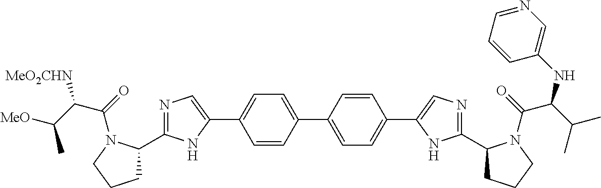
C1=CC(C2=CC=C(C3=CN=C(C4CCCN4C(C(NC4=CN=CC=C4)C(C)C)=O)N3)C=C2)=CC=C1C1=CN=C(C2CCCN2C(C(C(C)[MeO])[MeO2CHN])=O)N1
